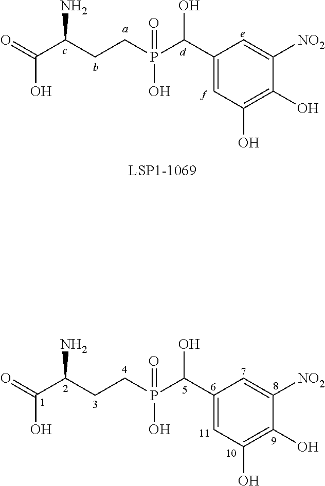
O=C(C(CCP(C(C1=CC(O)=C(O)C([NO2])=C1)O)(=O)O)N)O.O=C(C(CCP(C(C1=CC(O)=C(O)C([NO2])=C1)O)(=O)O)N)O
